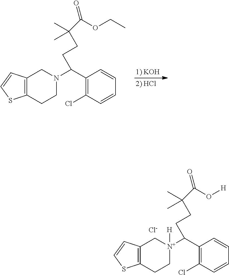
C12=C(CCN(C(C3=C(Cl)C=CC=C3)CCC(C(OCC)=O)(C)C)C1)SC=C2.C12=C(CC[N+](C(C3=C(Cl)C=CC=C3)CCC(C(O[H])=O)(C)C)([H])C1)SC=C2.[Cl-]
